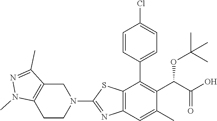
N1(C2=NC3=C(S2)C(C2=CC=C(Cl)C=C2)=C(C(OC(C)(C)C)C(=O)O)C(C)=C3)CC2=C(CC1)N(C)N=C2C
